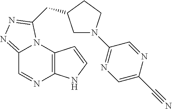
C12=NN=C(CC3CN(C4=NC=C(C#N)N=C4)CC3)N1C1=C(N=C2)NC=C1
